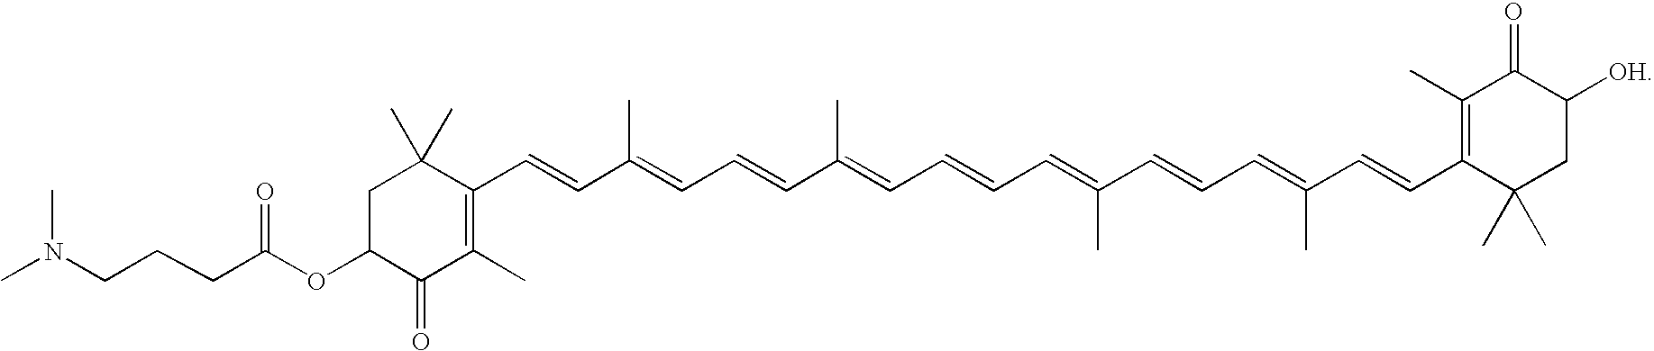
C1C(OC(CCCN(C)C)=O)C(=O)C(C)=C(C=CC(=CC=CC(C)=CC=CC=C(C=CC=C(C=CC2=C(C)C(=O)C([OH])CC2(C)C)C)C)C)C1(C)C
